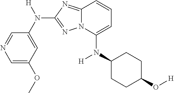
C1=NC=C(OC)C=C1N([H])C1=NN2C(=N1)C=CC=C2N(C1CCC(O[H])CC1)[H]
